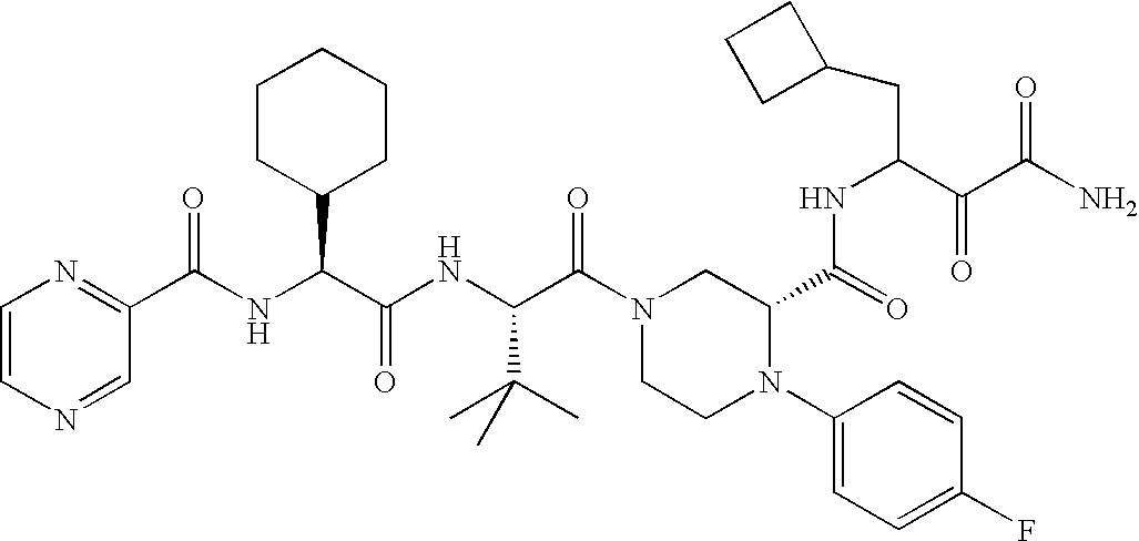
C1=CN=CC(C(NC(C(NC(C(N2CCN(C3=CC=C(F)C=C3)C(C(=O)NC(C(C(N)=O)=O)CC3CCC3)C2)=O)C(C)(C)C)=O)C2CCCCC2)=O)=N1
